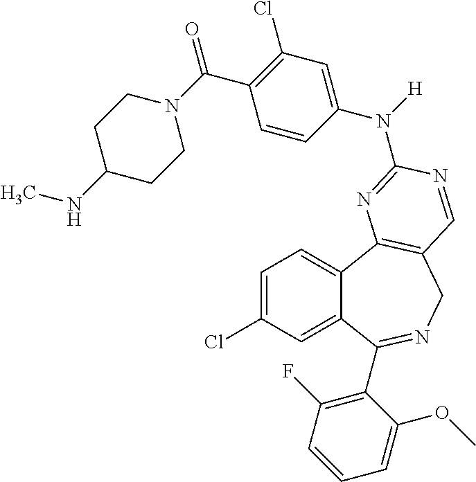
C1=C(Cl)C=C2C(=C1)C1=C(CN=C2C2=C(F)C=CC=C2OC)C=NC(N([H])C2=CC(Cl)=C(C(=O)N3CCC(NC)CC3)C=C2)=N1
